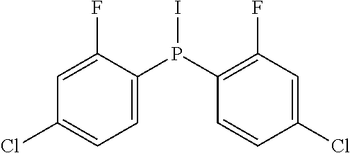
P(C1=CC=C(Cl)C=C1F)(C1=C(F)C=C(Cl)C=C1)I
